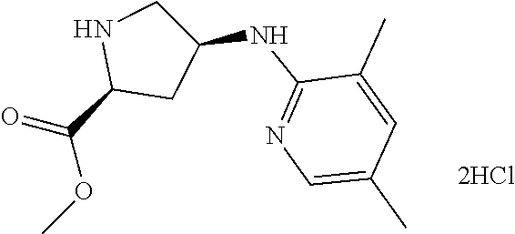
COC(C1CC(NC2=NC=C(C)C=C2C)CN1)=O
